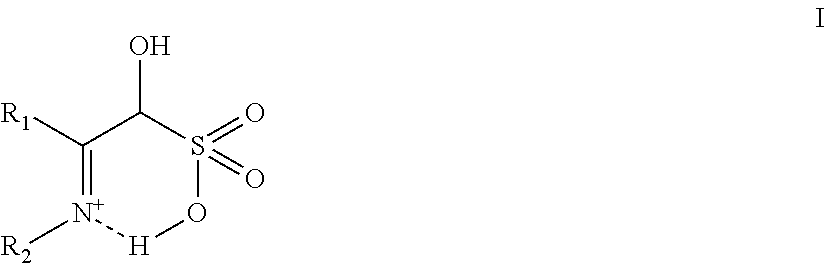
C1([R1])=[N+]([R2])[H]OS(=O)(=O)C1O
